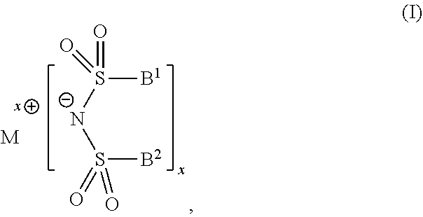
[B1]S([N-]S(=O)(=O)[B2])(=O)=O.[M]
